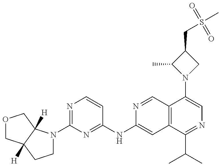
C1(N2CCC3([H])C2([H])COC3)=NC=CC(NC2=CC3=C(C=N2)C(N2CC(CS(C)(=O)=O)C2C)=CN=C3C(C)C)=N1
